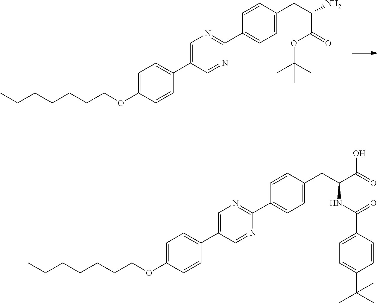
CCCCCCCOC1=CC=C(C2=CN=C(C3=CC=C(CC(C(OC(C)(C)C)=O)N)C=C3)N=C2)C=C1.CCCCCCCOC1=CC=C(C2=CN=C(C3=CC=C(CC(NC(C4=CC=C(C(C)(C)C)C=C4)=O)C(=O)O)C=C3)N=C2)C=C1
